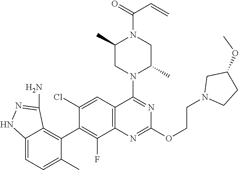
C12=C(C=C(Cl)C(C3=C4C(=CC=C3C)NN=C4N)=C1F)C(N1C(C)CN(C(=O)C=C)C(C)C1)=NC(OCCN1CCC(OC)C1)=N2
